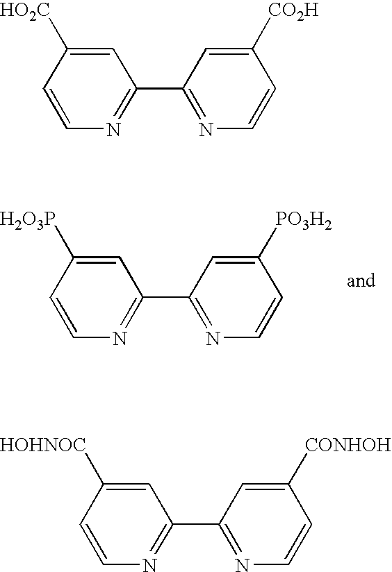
C1=CN=C(C2=NC=CC([PO3H2])=C2)C=C1[H2O3P].C1=CN=C(C2=NC=CC([CO2H])=C2)C=C1[HO2C].C1=CN=C(C2=NC=CC([CONHOH])=C2)C=C1[HOHNOC]
